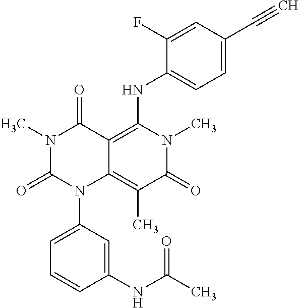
N1(C)C(=O)N(C2=CC=CC(NC(C)=O)=C2)C2=C(C)C(=O)N(C)C(NC3=CC=C(C#C)C=C3F)=C2C1=O
